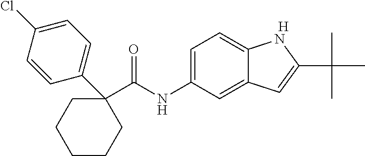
[H].C1(C(NC2=CC=C3C(=C2)C=C(C(C)(C)C)N3)=O)(C2=CC=C(Cl)C=C2)CCCCC1
